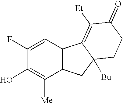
C1=C(F)C(O)=C([Me])C2=C1C1=C([Et])C(=O)CCC1([Bu])C2
